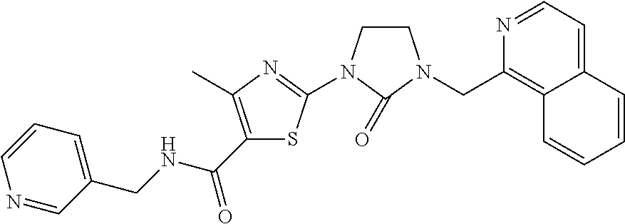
C(NCC1=CC=CN=C1)(=O)C1=C(C)N=C(N2CCN(CC3=C4C(=CC=N3)C=CC=C4)C2=O)S1
